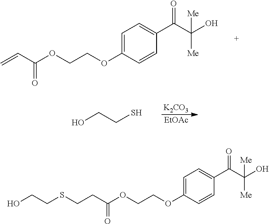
C=CC(OCCOC1=CC=C(C(C(O)([Me])[Me])=O)C=C1)=O.[EtOAc].[K2CO3].OCCS.C1=CC(OCCOC(CCSCCO)=O)=CC=C1C(C([Me])(O)[Me])=O
